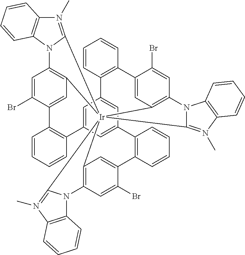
C12=C3C=C(Br)C(=C1)C1=C(C=CC=C1)C1=CC4=CC(=C1)C1=C(C=CC=C1)C1=CC5=C(C=C1Br)N1C(=N(C)C6=C1C=CC=C6)[Ir]251(C2=C(C=C(Br)C(=C2)C2=C4C=CC=C2)N2C1=N(C)C1=C2C=CC=C1)C1=N(C)C2=C(N31)C=CC=C2
